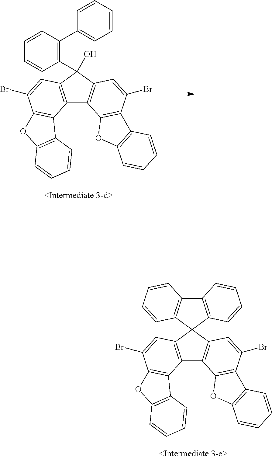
C12=C(C3(C4=C1C1=C(C(Br)=C4)C4=C(O1)C=CC=C4)C1=C(C4=C3C=CC=C4)C=CC=C1)C=C(Br)C1=C2C2=C(O1)C=CC=C2.C12=C(C(O)(C3=C(C4=CC=CC=C4)C=CC=C3)C3=C1C1=C(C(Br)=C3)C3=C(O1)C=CC=C3)C=C(Br)C1=C2C2=C(O1)C=CC=C2
